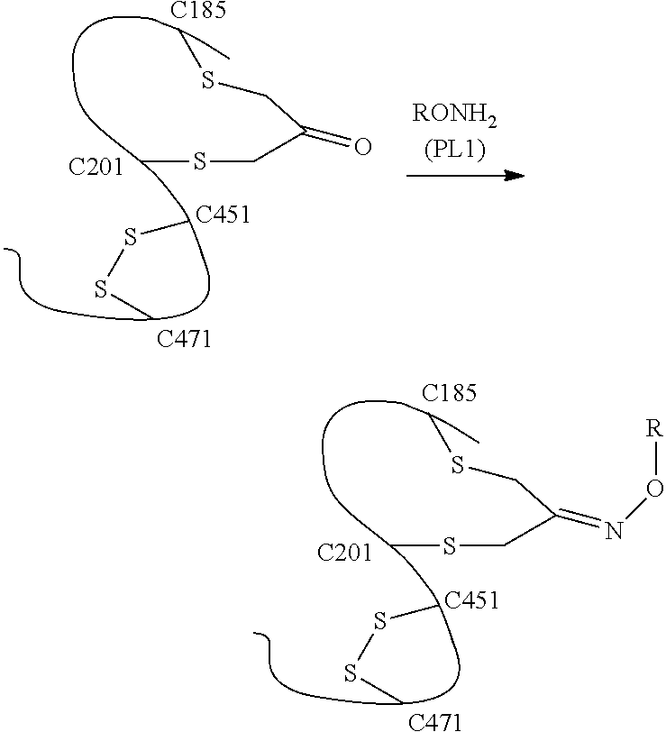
S(SC)C.[C185].[C201].[C451].[C471].CSCC(CSC)=NO[R].S(SC)C.[C185].[C201].[C451].[C471].CSCC(CSC)=O
